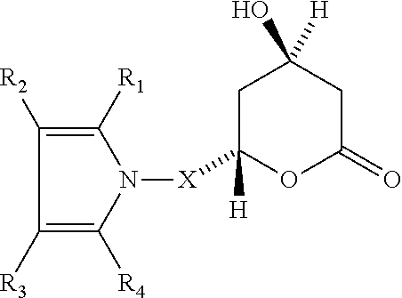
C1([R1])=C([R2])C([R3])=C([R4])N1[X]C1([H])OC(=O)CC(O)([H])C1
